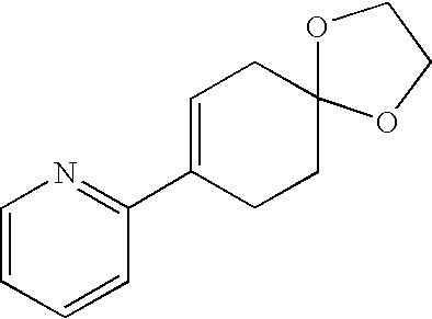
C1=CC=CC(C2=CCC3(CC2)OCCO3)=N1
